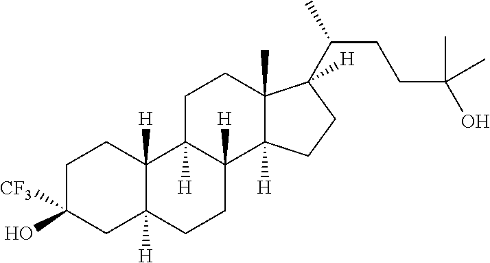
C1C(O)([CF3])CC2([H])C([H])(C1)C1([H])C([H])(CC2)C2([H])C(C)(CC1)C(C(C)CCC(O)(C)C)([H])CC2
